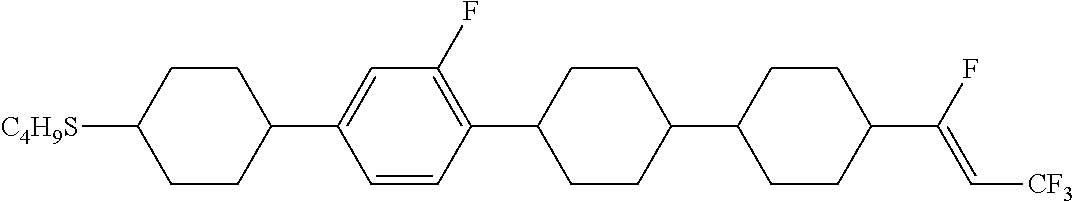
C1CC(C2=CC(F)=C(C3CCC(C4CCC(C(F)=C[CF3])CC4)CC3)C=C2)CCC1[C4H9S]
